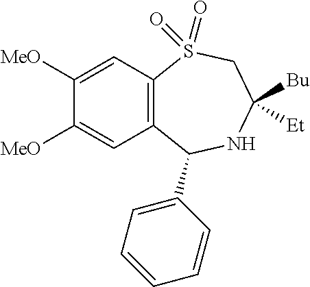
C12=C(C(C3=CC=CC=C3)NC([Bu])([Et])CS1(=O)=O)C=C([MeO])C([MeO])=C2
